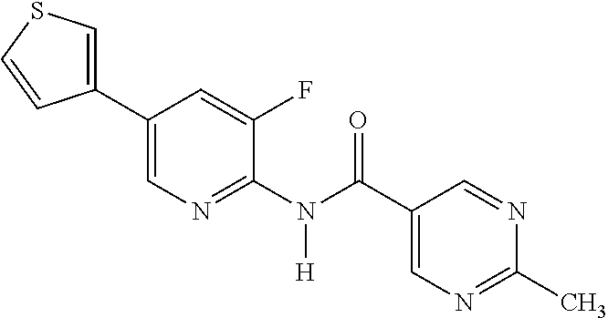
C1(C2=CN=C(N(C(C3=CN=C(C)N=C3)=O)[H])C(F)=C2)=CSC=C1
